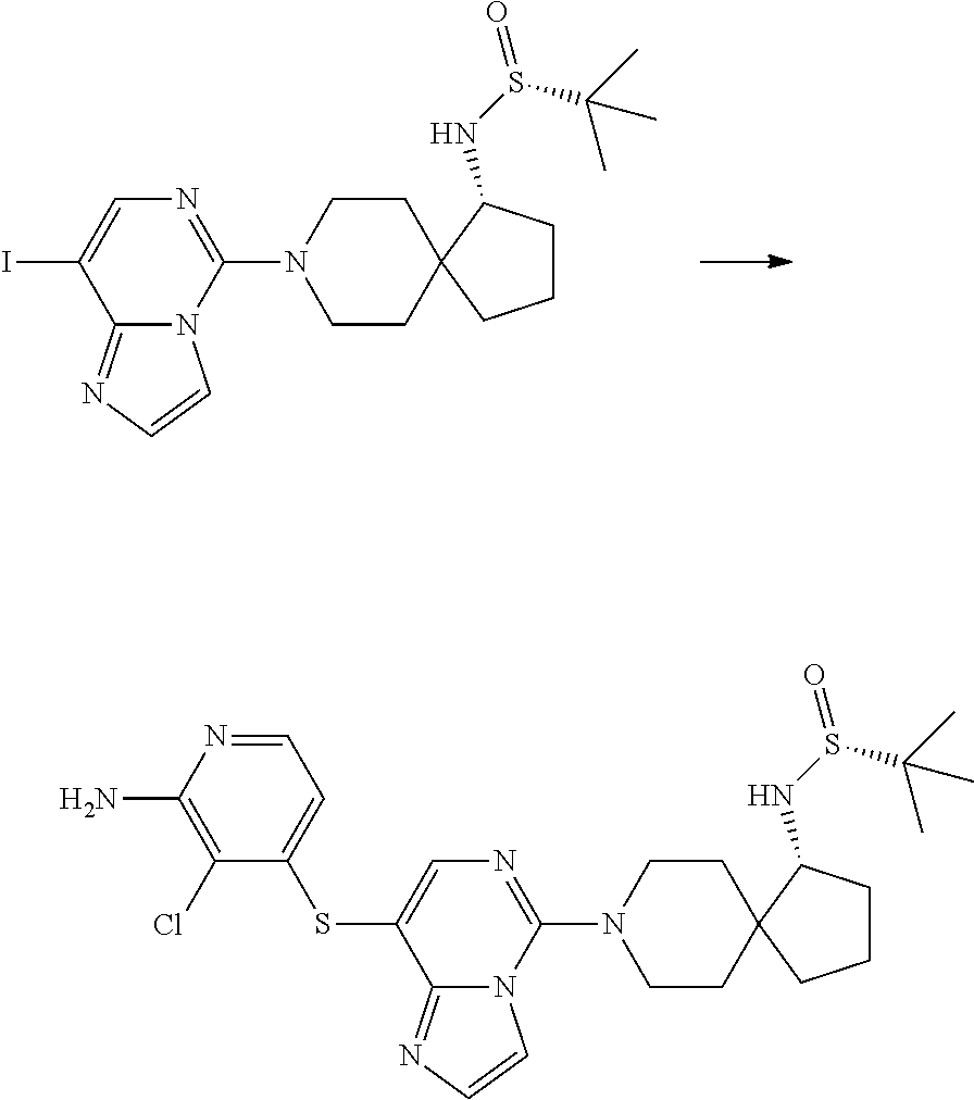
IC1=CN=C(N2CCC3(CC2)CCCC3NS(=O)C(C)(C)C)N2C1=NC=C2.C1(SC2=CN=C(N3CCC4(CC3)CCCC4NS(=O)C(C)(C)C)N3C2=NC=C3)=CC=NC(N)=C1Cl
